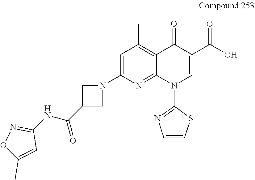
N1(C2=CC(C)=C3C(=N2)N(C2=NC=CS2)C=C(C(O)=O)C3=O)CC(C(NC2=NOC(C)=C2)=O)C1
